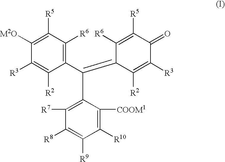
C1([R5])=C([M2O])C([R3])=C([R2])C(C(=C2C([R6])=C([R5])C(=O)C([R3])=C2[R2])C2=C([R7])C([R8])=C([R9])C([R10])=C2[COOM1])=C1[R6]
